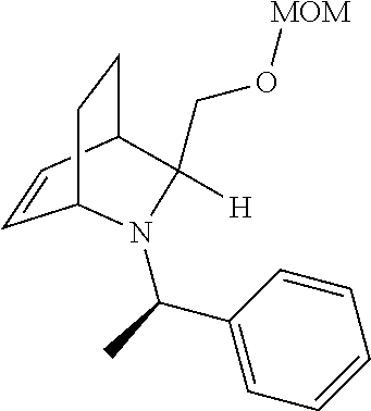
C(C1([H])C2CCC(C=C2)N1C(C1=CC=CC=C1)C)O[MOM]
